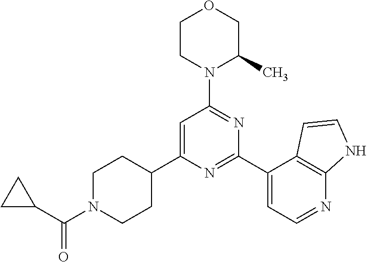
C1=C(C2CCN(C(C3CC3)=O)CC2)N=C(C2=CC=NC3=C2C=CN3)N=C1N1C(C)COCC1
